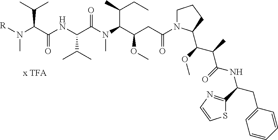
[x TFA].[R]N(C(C(NC(C(N(C(C(CC(=O)N1CCCC1C(OC)C(C)C(=O)NC(CC1=CC=CC=C1)C1=NC=CS1)OC)C(C)CC)C)=O)C(C)C)=O)C(C)C)C
